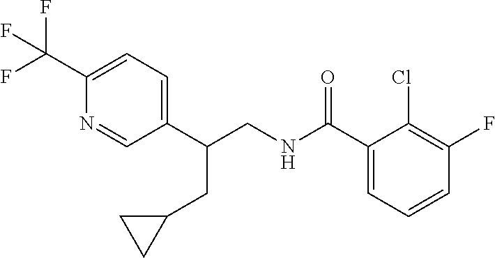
C1(C(CNC(C2=CC=CC(F)=C2Cl)=O)CC2CC2)=CC=C(C(F)(F)F)N=C1
